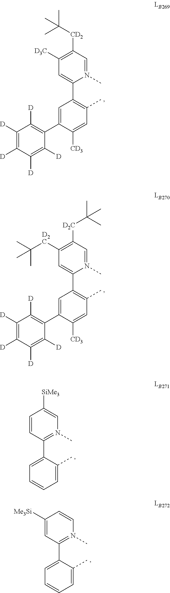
C1([D3C])=C([CD2]C(C)(C)C)C=N(C)C(C2=C(C)C=C([CD3])C(C3=C([D])C([D])=C([D])C([D])=C3[D])=C2)=C1.C1([D2C]C(C)(C)C)=C([D2C]C(C)(C)C)C=N(C)C(C2=C(C)C=C([CD3])C(C3=C([D])C([D])=C([D])C([D])=C3[D])=C2)=C1.C1=CC(C2=CC=CC=C2C)=N(C)C=C1[SiMe3].C1([Me3Si])=CC(C2=CC=CC=C2C)=N(C)C=C1
